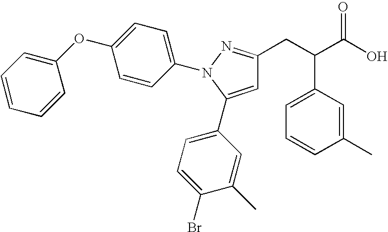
BrC1=CC=C(C2=CC(CC(C(O)=O)C3=CC=CC(C)=C3)=NN2C2=CC=C(OC3=CC=CC=C3)C=C2)C=C1C
